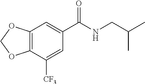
C12=C(OCO1)C=C(C(NCC(C)C)=O)C=C2[CF3]
